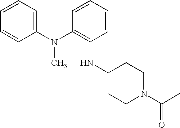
C1=CC=C(N(C2=C(NC3CCN(C(=O)C)CC3)C=CC=C2)C)C=C1
